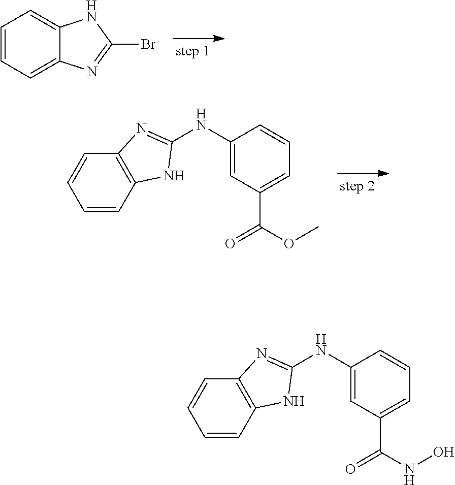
C1=CC=C2C(=C1)NC(Br)=N2.C1(NC2=NC3=C(N2)C=CC=C3)=CC(C(OC)=O)=CC=C1.C1(NC2=NC3=C(N2)C=CC=C3)=CC(C(NO)=O)=CC=C1
